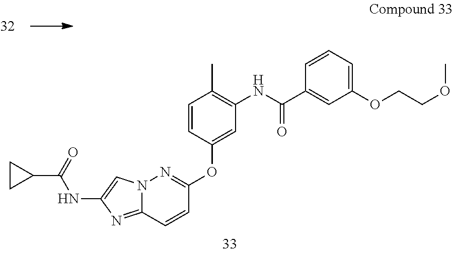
N12C(=NC(NC(=O)C3CC3)=C1)C=CC(OC1=CC(NC(C3=CC(OCCOC)=CC=C3)=O)=C(C)C=C1)=N2
